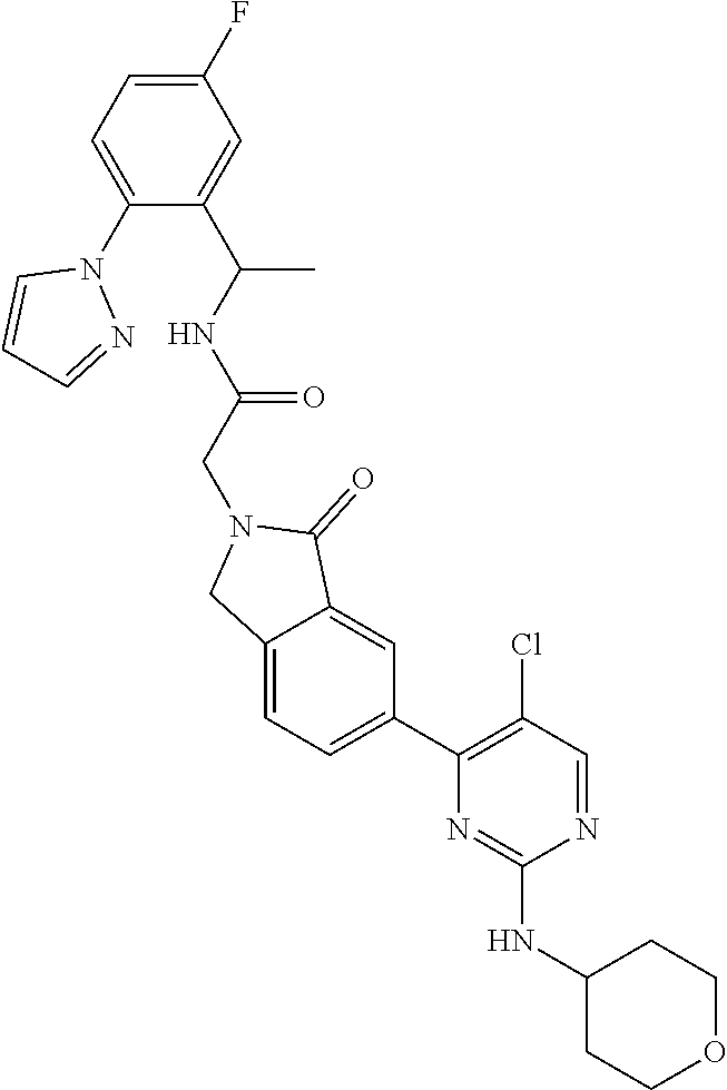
N1=CC(Cl)=C(C2=CC=C3C(=C2)C(=O)N(CC(NC(C2=CC(F)=CC=C2N2C=CC=N2)C)=O)C3)N=C1NC1CCOCC1
